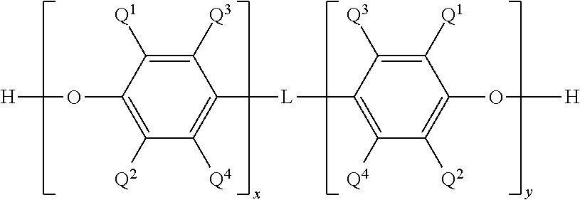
O([H])C1=C([Q2])C([Q4])=C([L]C2=C([Q4])C([Q2])=C(O[H])C([Q1])=C2[Q3])C([Q3])=C1[Q1]
